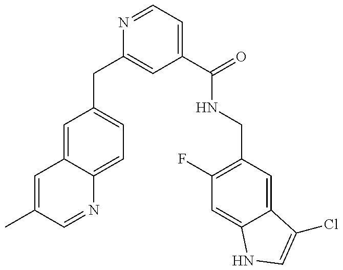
C1=C(C)C=NC2=CC=C(CC3=CC(C(=O)NCC4=C(F)C=C5C(=C4)C(Cl)=CN5)=CC=N3)C=C12
